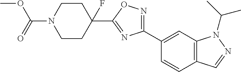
C(N1CCC(C2=NC(C3=CC4=C(C=C3)C=NN4C(C)C)=NO2)(F)CC1)(=O)OC
